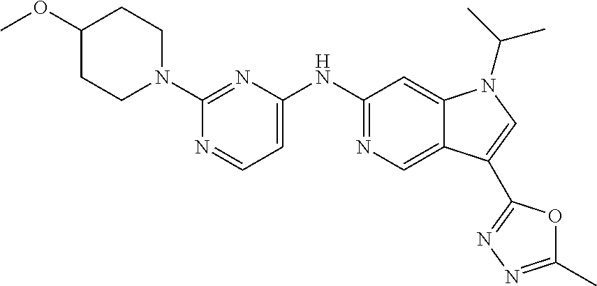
COC1CCN(C2=NC(NC3=NC=C4C(=C3)N(C(C)C)C=C4C3=NN=C(C)O3)=CC=N2)CC1
